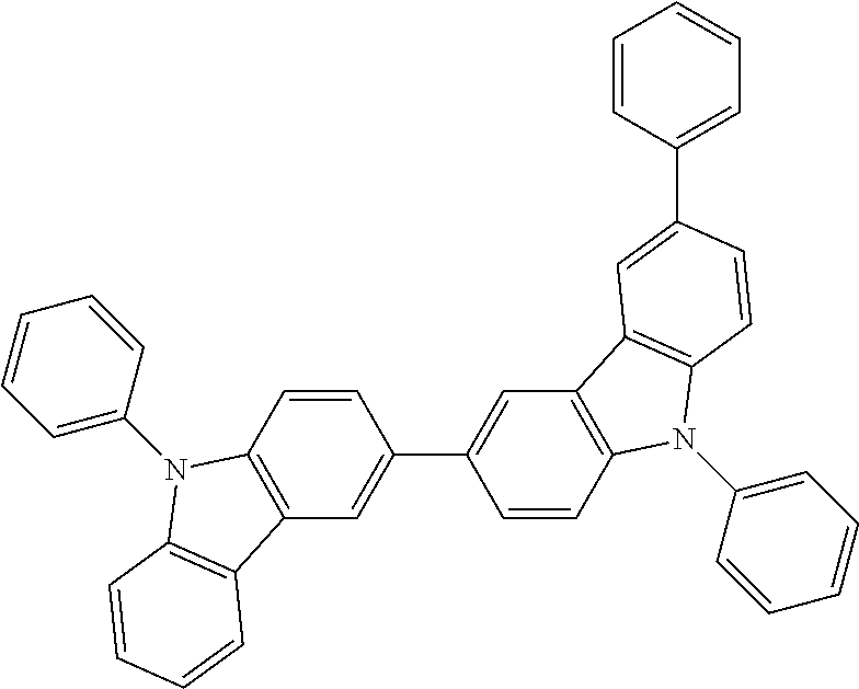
C12=C(C=CC(C3=CC4=C(C=C3)N(C3=CC=CC=C3)C3=C4C=C(C4=CC=CC=C4)C=C3)=C1)N(C1=CC=CC=C1)C1=C2C=CC=C1
